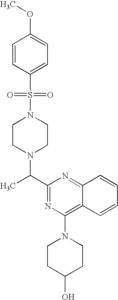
C(C)(N1CCN(S(=O)(=O)C2=CC=C(OC)C=C2)CC1)C1=NC(N2CCC(O)CC2)=C2C=CC=CC2=N1
